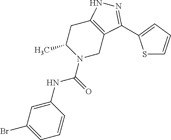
C1C2=C(CN(C(NC3=CC(Br)=CC=C3)=O)C1C)C(C1=CC=CS1)=NN2
